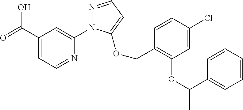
C(C1=CC=NC(N2N=CC=C2OCC2=C(OC(C)C3=CC=CC=C3)C=C(Cl)C=C2)=C1)(=O)O
